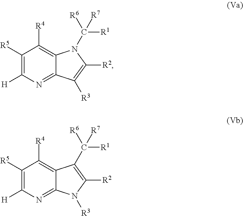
N1=C2C(=C([R4])C([R5])=C1[H])N(C([R1])([R7])[R6])C([R2])=C2[R3].N1=C2C(=C([R4])C([R5])=C1[H])C(C([R1])([R7])[R6])=C([R2])N2[R3]
